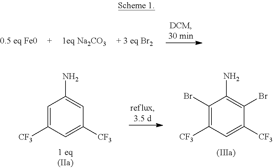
C1=C([CF3])C=C([CF3])C=C1N.C1(Br)=C([CF3])C=C([CF3])C(Br)=C1N
